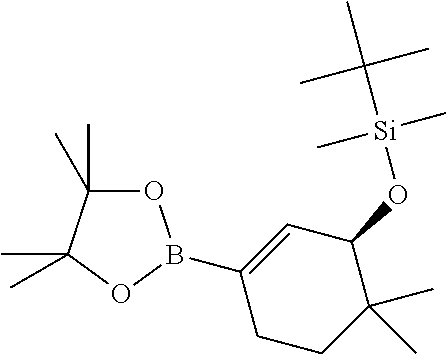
O1C(C)(C)C(C)(C)OB1C1=CC(O[Si](C(C)(C)C)(C)C)C(C)(C)CC1
